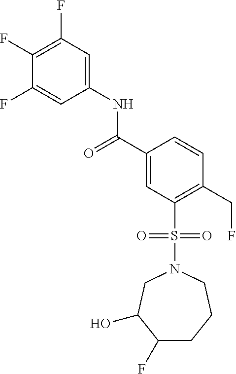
C1(F)=C(F)C=C(NC(C2=CC(S(=O)(=O)N3CC(O)C(F)CCC3)=C(CF)C=C2)=O)C=C1F
